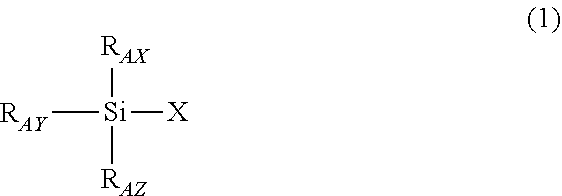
[RAY][Si]([X])([RAX])[RAZ]
